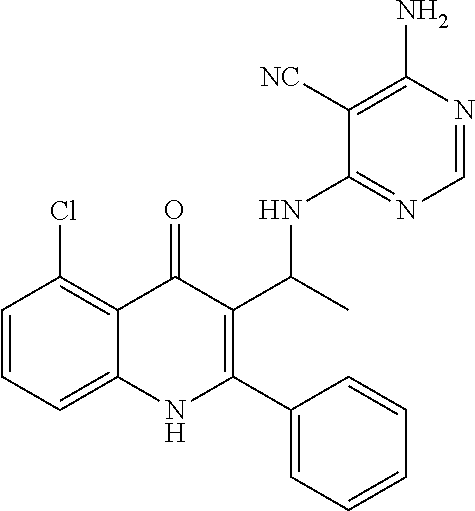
C1=CC=C2C(=C1Cl)C(=O)C(C(C)NC1=NC=NC(N)=C1[NC])=C(C1=CC=CC=C1)N2
